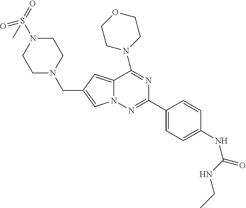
C12=CC(CN3CCN(S(=O)(=O)C)CC3)=CN1N=C(C1=CC=C(NC(=O)NCC)C=C1)N=C2N1CCOCC1
